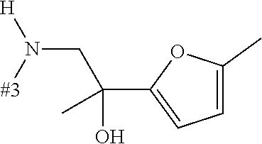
C(N([#3])[H])C(C1=CC=C(C)O1)(O)C
